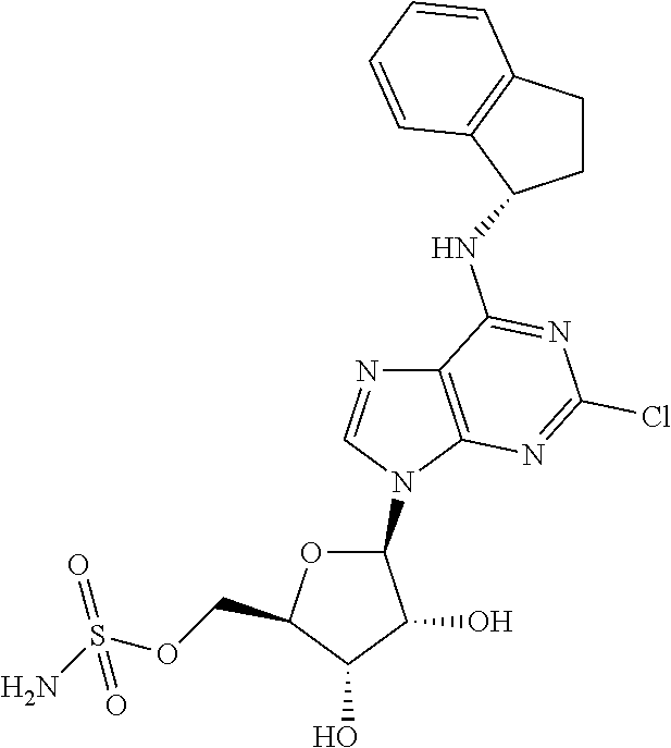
C1(N2C=NC3=C2N=C(Cl)N=C3NC2CCC3=C2C=CC=C3)OC(COS(N)(=O)=O)C(O)C1O
